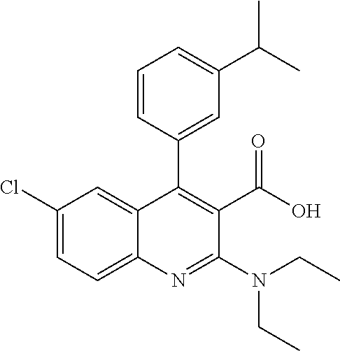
C1=CC(C2=C(C(O)=O)C(N(CC)CC)=NC3=CC=C(Cl)C=C23)=CC(C(C)C)=C1
